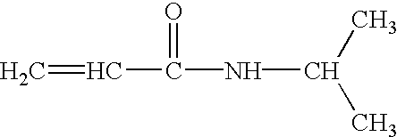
C(C(NC(C)C)=O)=C
